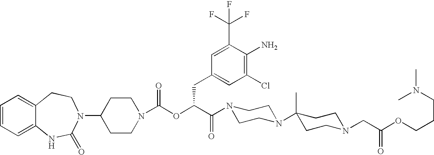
C1(N2C(=O)NC3=CC=CC=C3CC2)CCN(C(OC(C(=O)N2CCN(C3(C)CCN(CC(OCCCN(C)C)=O)CC3)CC2)CC2=CC(Cl)=C(N)C(C(F)(F)F)=C2)=O)CC1
